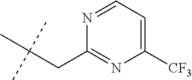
C1(CC(C)(C)C)=NC([CF3])=CC=N1
